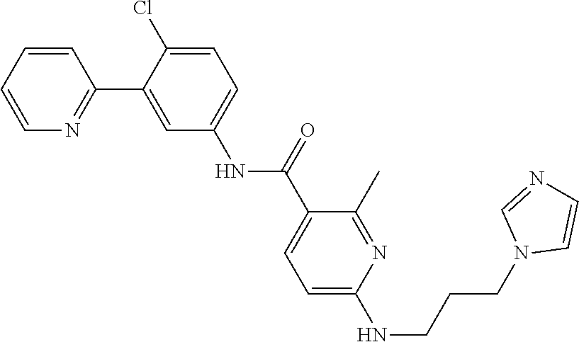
C1=CC=CN=C1C1=CC(NC(C2=CC=C(NCCCN3C=CN=C3)N=C2C)=O)=CC=C1Cl
